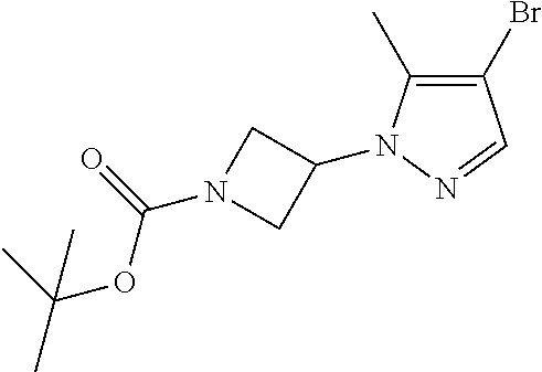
C1=NN(C2CN(C(=O)OC(C)(C)C)C2)C(C)=C1Br
